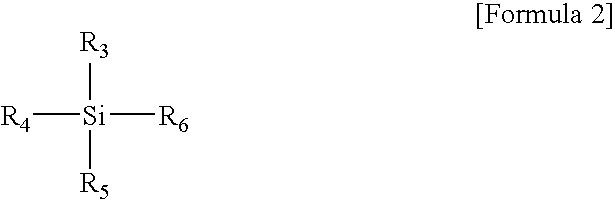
[Si]([R3])([R5])([R4])[R6]
